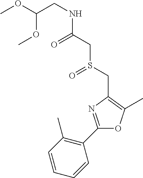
N(C(CS(CC1=C(C)OC(C2=C(C)C=CC=C2)=N1)=O)=O)CC(OC)OC
